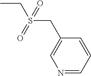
N1=CC=CC(CS(CC)(=O)=O)=C1
